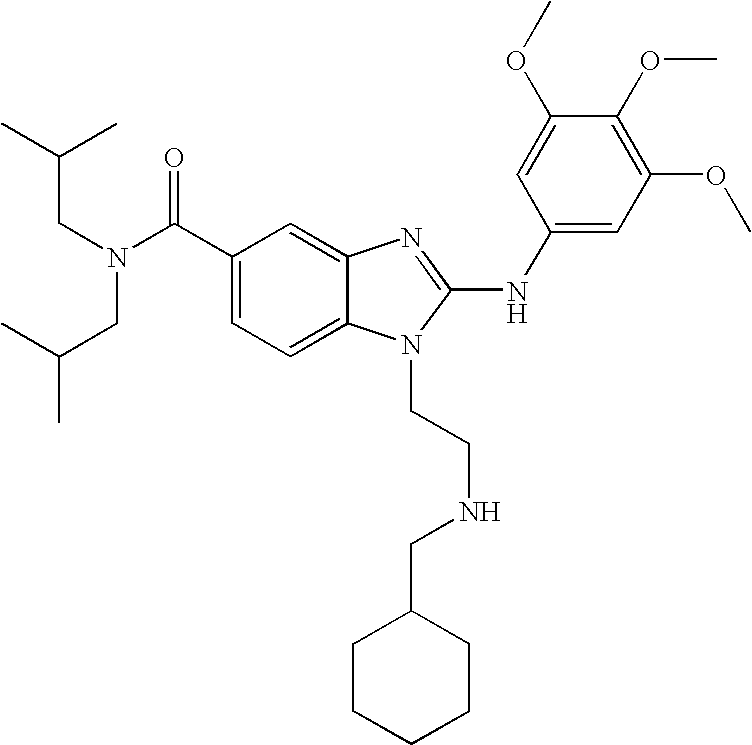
C1(C(N(CC(C)C)CC(C)C)=O)=CC=C2C(=C1)N=C(NC1=CC(OC)=C(OC)C(OC)=C1)N2CCNCC1CCCCC1
